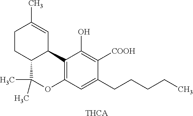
C1CC2C(C=C1C)C1=C(C=C(CCCCC)C([COOH])=C1O)OC2(C)C.[THCA]
